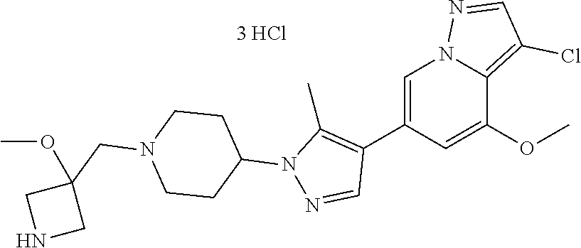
[3 HCl].C1(C2=C(C)N(C3CCN(CC4(OC)CNC4)CC3)N=C2)=CN2N=CC(Cl)=C2C(OC)=C1
